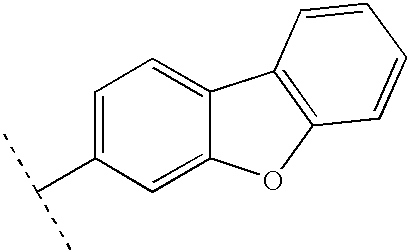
C1=C(C(C)C)C=C2C(=C1)C1=C(O2)C=CC=C1
